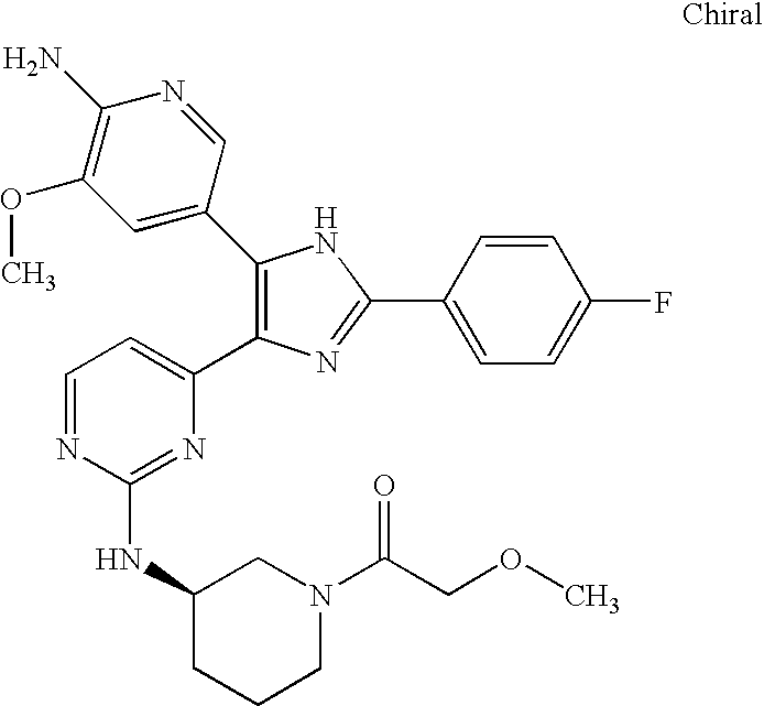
C1(C2=CC(OC)=C(N)N=C2)=C(C2=CC=NC(NC3CCCN(C(COC)=O)C3)=N2)N=C(C2=CC=C(F)C=C2)N1
